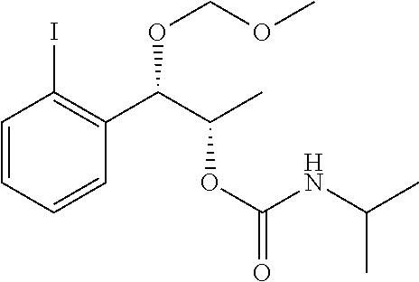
C1=CC=CC(C(C(C)OC(=O)NC(C)C)OCOC)=C1I
